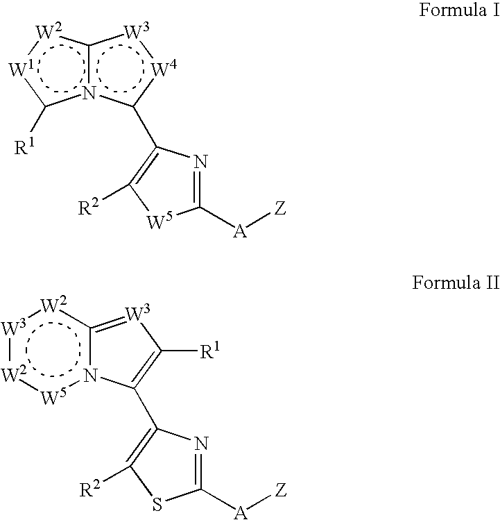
n12c([W2]:[W1]c1[R1])[W3]:[W4]c2C1=C([R2])[W5]C([A][Z])=N1.n12c([W2]:[W3]:[W2]:[W5]1)=[W3]C([R1])=C2C1=C([R2])SC([A][Z])=N1
